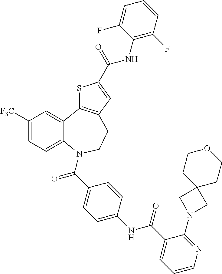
C1([F3C])=CC=C2C(=C1)C1=C(CCN2C(C2=CC=C(NC(C3=CC=CN=C3N3CC4(C3)CCOCC4)=O)C=C2)=O)C=C(C(=O)NC2=C(F)C=CC=C2F)S1
